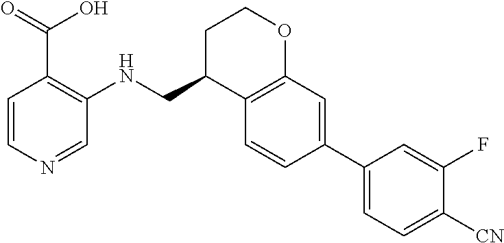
C1=CN=CC(NCC2C3=C(OCC2)C=C(C2=CC=C([CN])C(F)=C2)C=C3)=C1C(=O)O
